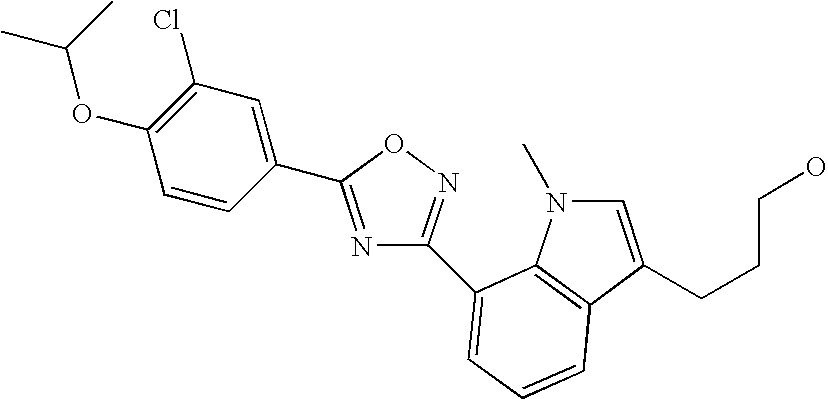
N1=C(C2=CC(Cl)=C(OC(C)C)C=C2)ON=C1C1=CC=CC2=C1N(C)C=C2CCCO
